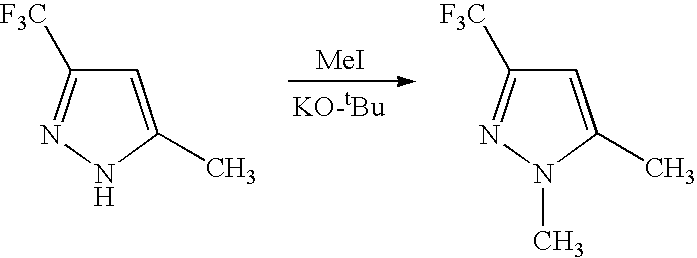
C1=C(C)NN=C1[F3C].C1=C(C)N(C)N=C1[F3C].[MeI]
